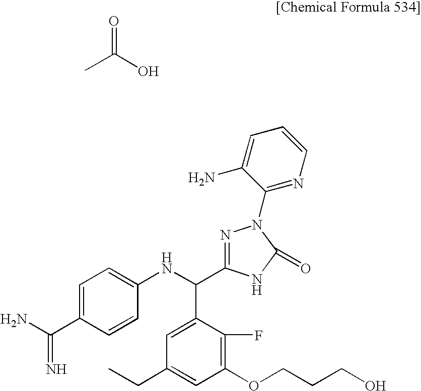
C1=C(C(=N)N)C=CC(NC(C2=CC(CC)=CC(OCCCO)=C2F)C2=NN(C3=NC=CC=C3N)C(=O)N2)=C1.CC(O)=O
